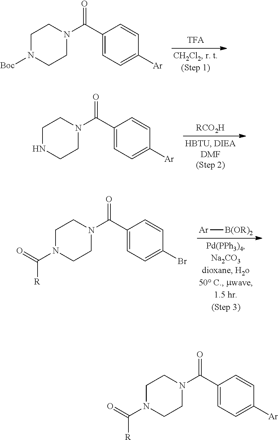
C1N([Boc])CCN(C(C2=CC=C([Ar])C=C2)=O)C1.[RCO2H].C1NCCN(C(C2=CC=C([Ar])C=C2)=O)C1.[Ar][B(OR)2].C1N(C([R])=O)CCN(C(C2=CC=C(Br)C=C2)=O)C1.C1N(C([R])=O)CCN(C(C2=CC=C([Ar])C=C2)=O)C1
